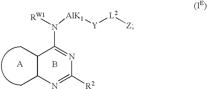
C1(C)C(C)C(N([AlK1][Y][L2][Z])[RW1])=NC([R2])=N1.B
